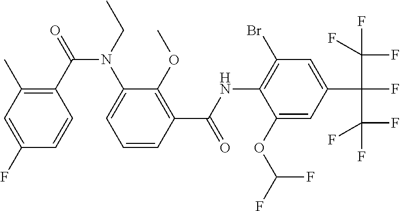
C1(F)=CC(C)=C(C(=O)N(C2=CC=CC(C(NC3=C(Br)C=C(C(C(F)(F)F)(C(F)(F)F)F)C=C3OC(F)F)=O)=C2OC)CC)C=C1
